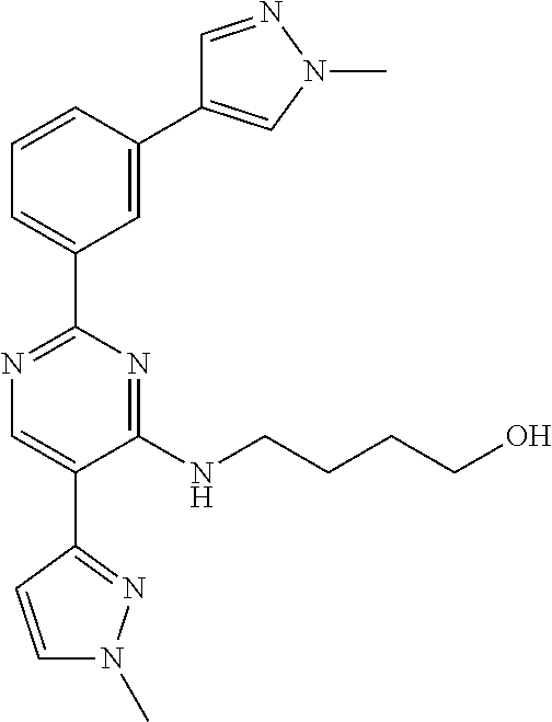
C1=C(C2=CN(C)N=C2)C=CC=C1C1=NC=C(C2=NN(C)C=C2)C(NCCCCO)=N1
